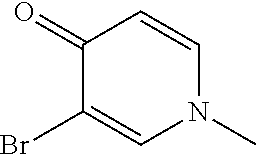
C1(=O)C(Br)=CN(C)C=C1
